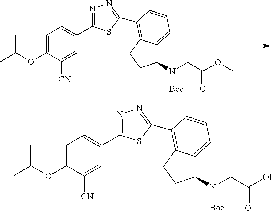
O(C1=CC=C(C2=NN=C(C3=C4C(=CC=C3)C(N(CC(OC)=O)[Boc])CC4)S2)C=C1[CN])C(C)C.O(C1=CC=C(C2=NN=C(C3=C4C(=CC=C3)C(N(CC(O)=O)[Boc])CC4)S2)C=C1[CN])C(C)C
